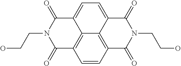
N1(CCO)C(=O)C2=CC=C3C4=C(C=CC(=C24)C1=O)C(=O)N(CCO)C3=O
